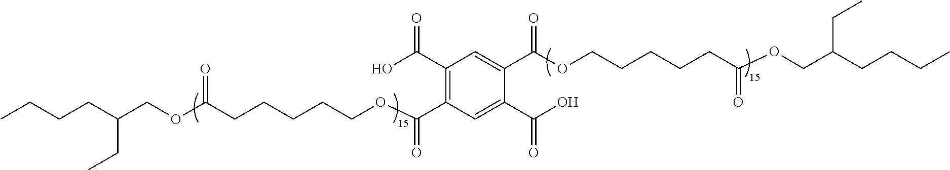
CCCCC(COC(CCCCCOC(C1=C(C(O)=O)C=C(C(OCCCCCC(OCC(CCCC)CC)=O)=O)C(C(O)=O)=C1)=O)=O)CC
